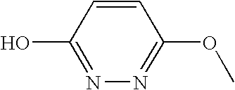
C1(O)=NN=C(OC)C=C1
